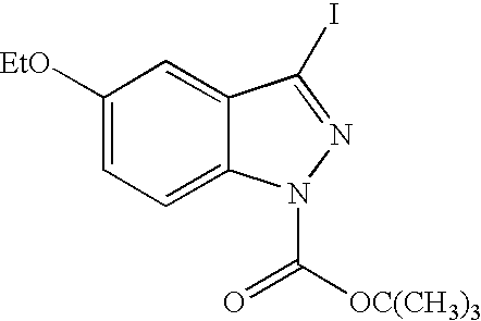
C1([EtO])=CC=C2C(=C1)C(I)=NN2C([OC(CH3)3])=O
